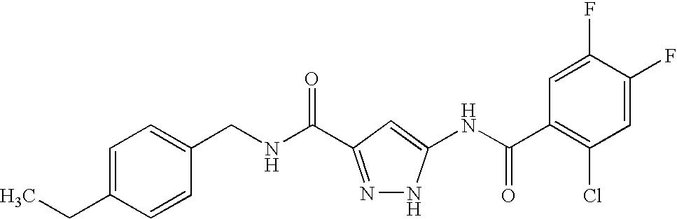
C(NC(=O)C1=NNC(NC(C2=C(Cl)C=C(F)C(F)=C2)=O)=C1)C1=CC=C(CC)C=C1
